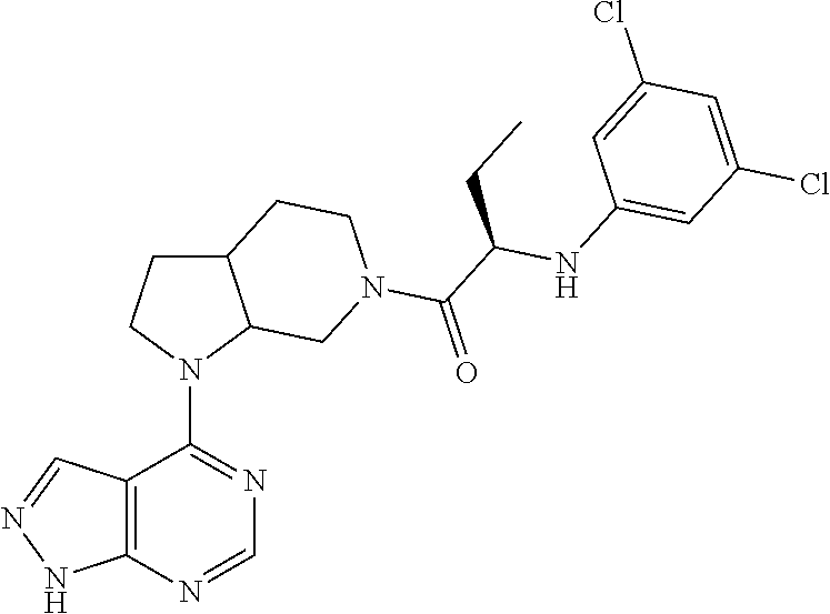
N1(C2=NC=NC3=C2C=NN3)C2C(CC1)CCN(C(=O)C(NC1=CC(Cl)=CC(Cl)=C1)CC)C2
